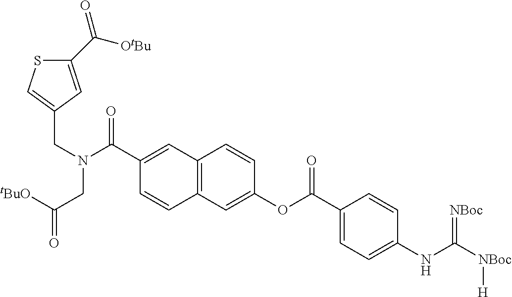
C1(C([OtBu])=O)=CC(CN(CC(=O)[tBuO])C(C2=CC3=C(C=C2)C=C(OC(C2=CC=C(NC([NBoc][H])=[NBoc])C=C2)=O)C=C3)=O)=CS1
